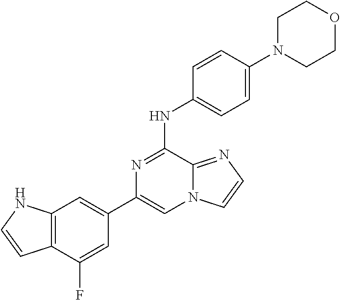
C1(C2=CC3=C(C(F)=C2)C=CN3)=CN2C(=NC=C2)C(NC2=CC=C(N3CCOCC3)C=C2)=N1
